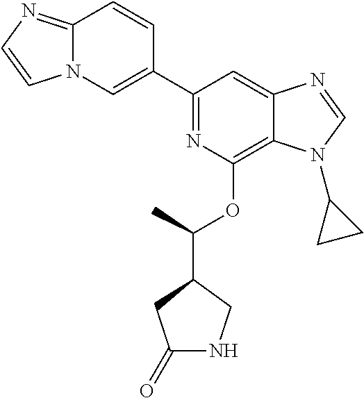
C1(C2=CN3C(=NC=C3)C=C2)=NC(OC(C2CC(=O)NC2)C)=C2C(=C1)N=CN2C1CC1
